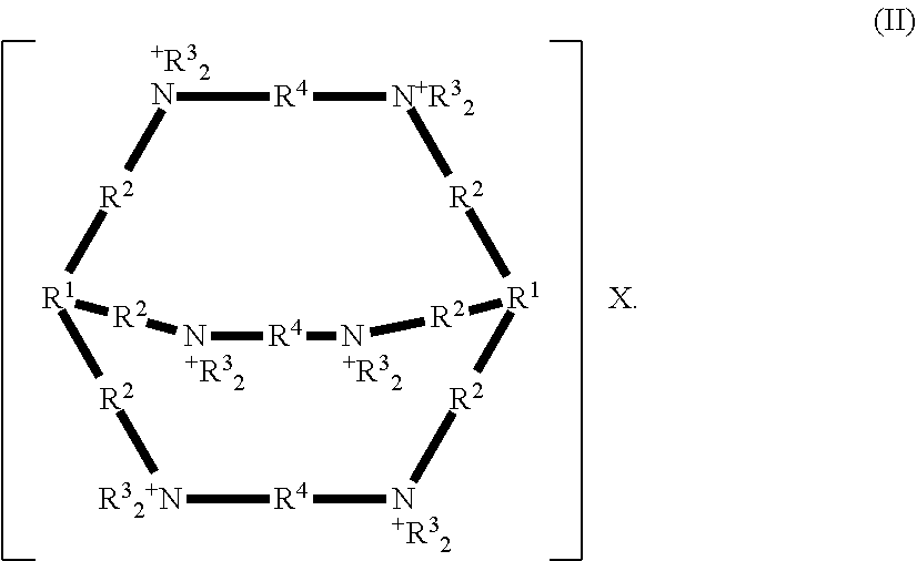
[R1]12[R2][+R32N][R4][N+R32][R2][R1]([R2]N[R4][R32+N][R2]1)[R2]N[R4]N[R2]2.[X].[+R32].[+R32].[+R32]
